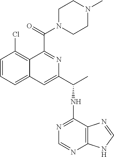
C1=CC=C2C(=C1Cl)C(C(N1CCN(C)CC1)=O)=NC(C(NC1=NC=NC3=C1N=CN3)C)=C2
